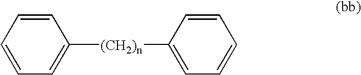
C1=CC=CC=C1[(CH2)n]C1=CC=CC=C1
